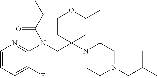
C1=CC=C(F)C(N(CC2(N3CCN(CC(C)C)CC3)CC(C)(C)OCC2)C(CC)=O)=N1
